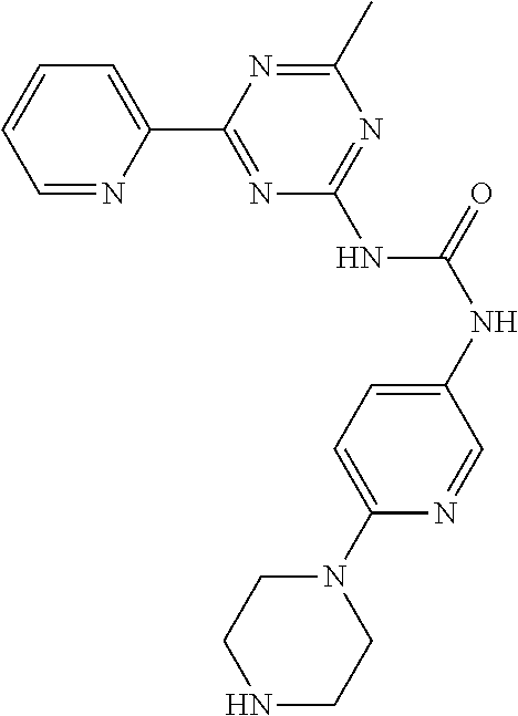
C1=NC(C2=NC(NC(NC3=CC=C(N4CCNCC4)N=C3)=O)=NC(C)=N2)=CC=C1
